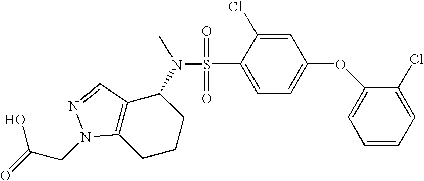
S(N(C)C1CCCC2=C1C=NN2CC(=O)O)(=O)(=O)C1=CC=C(OC2=CC=CC=C2Cl)C=C1Cl
